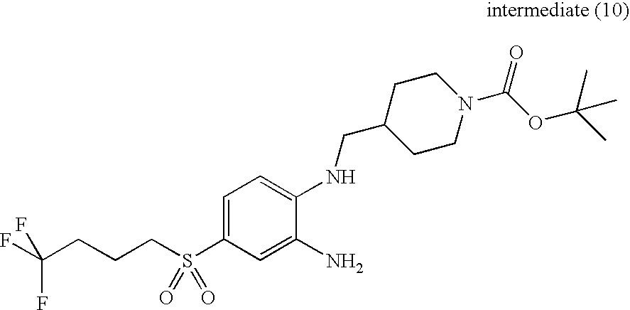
C1=C(S(CCCC(F)(F)F)(=O)=O)C=C(N)C(NCC2CCN(C(OC(C)(C)C)=O)CC2)=C1
